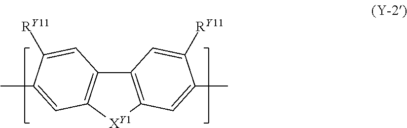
C12=C([XY1]C3=C1C=C([RY11])C(C)=C3)C=C(C)C([RY11])=C2
